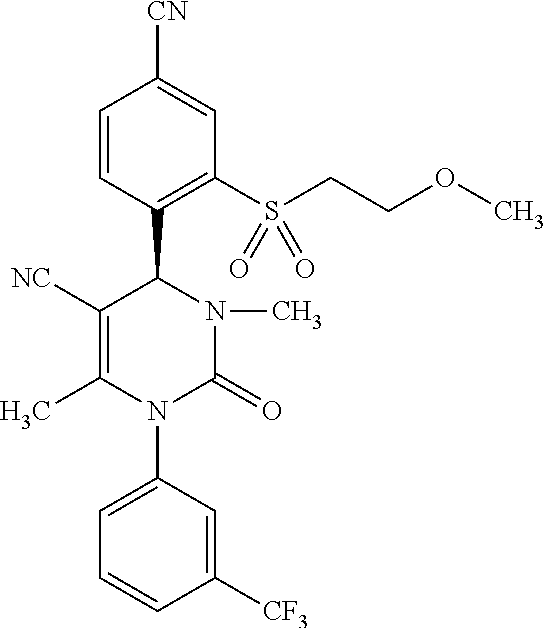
C1([NC])=C(C)N(C2=CC=CC([CF3])=C2)C(=O)N(C)C1C1=C(S(CCOC)(=O)=O)C=C([CN])C=C1
